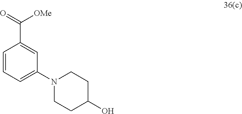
C1=CC=C(N2CCC(O)CC2)C=C1C(=O)[OMe]
